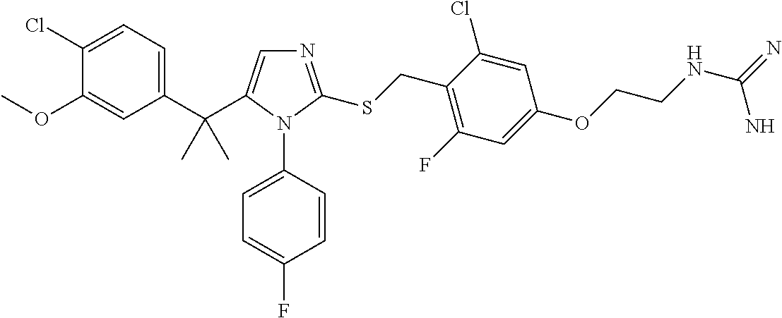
C1(C(C)(C)C2=CN=C(SCC3=C(F)C=C(OCCNC(=N)N)C=C3Cl)N2C2=CC=C(F)C=C2)=CC=C(Cl)C(OC)=C1
